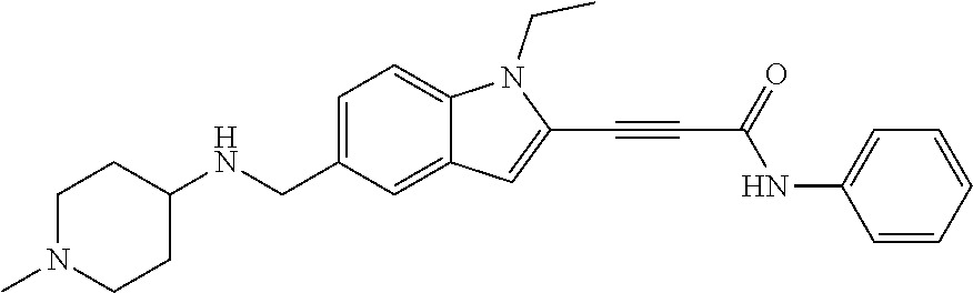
C1N(C)CCC(NCC2=CC=C3C(=C2)C=C(C#CC(NC2=CC=CC=C2)=O)N3CC)C1
